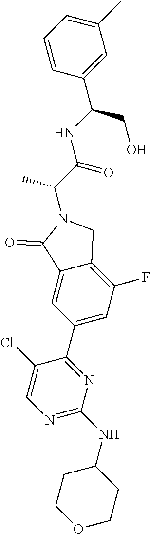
N1=C(NC2CCOCC2)N=C(C2=CC(F)=C3C(=C2)C(=O)N(C(C)C(=O)NC(CO)C2=CC(C)=CC=C2)C3)C(Cl)=C1
